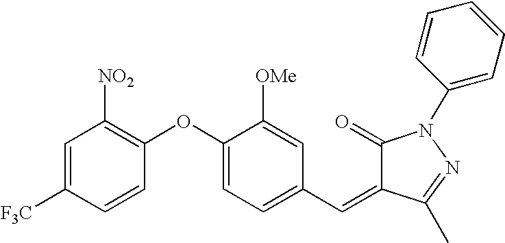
C1=C([F3C])C=CC(OC2=CC=C(C=C3C(=O)N(C4=CC=CC=C4)N=C3C)C=C2[OMe])=C1[NO2]
